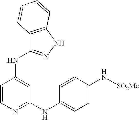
N(C1=CC(NC2=CC=C(N[SO2Me])C=C2)=NC=C1)C1=NNC2=C1C=CC=C2
